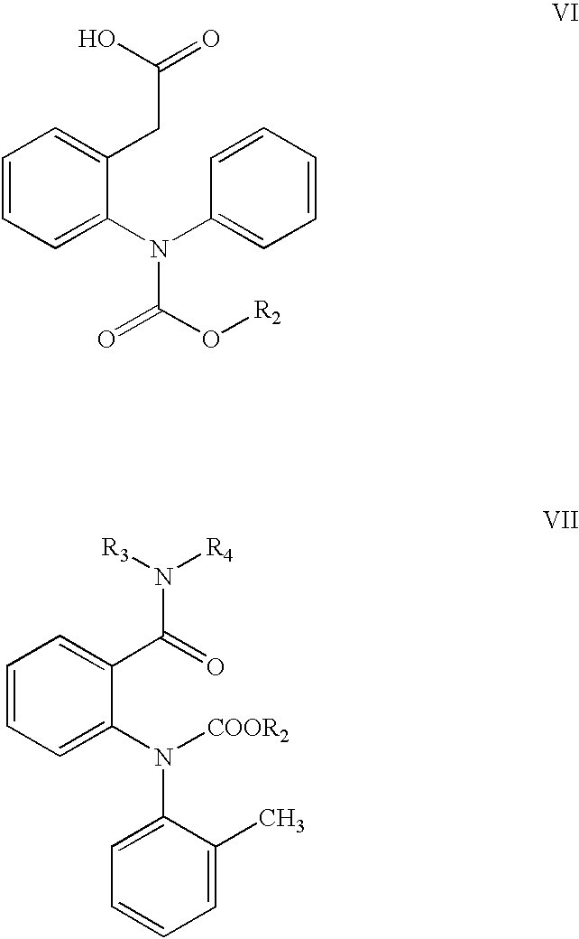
C1=CC=C(N(C2=CC=CC=C2)C(=O)O[R2])C(CC(O)=O)=C1.C1=CC=C(N(C2=CC=CC=C2C)[COOR2])C(C(N([R3])[R4])=O)=C1
